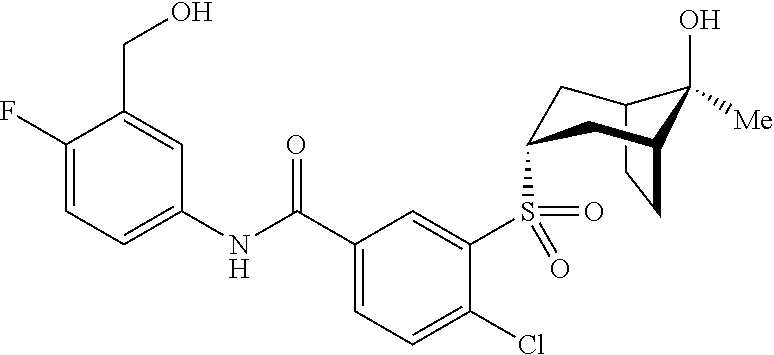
C1(F)=CC=C(NC(C2=CC=C(Cl)C(S(=O)(=O)C3CC4C(O)([Me])C(CC4)C3)=C2)=O)C=C1CO
